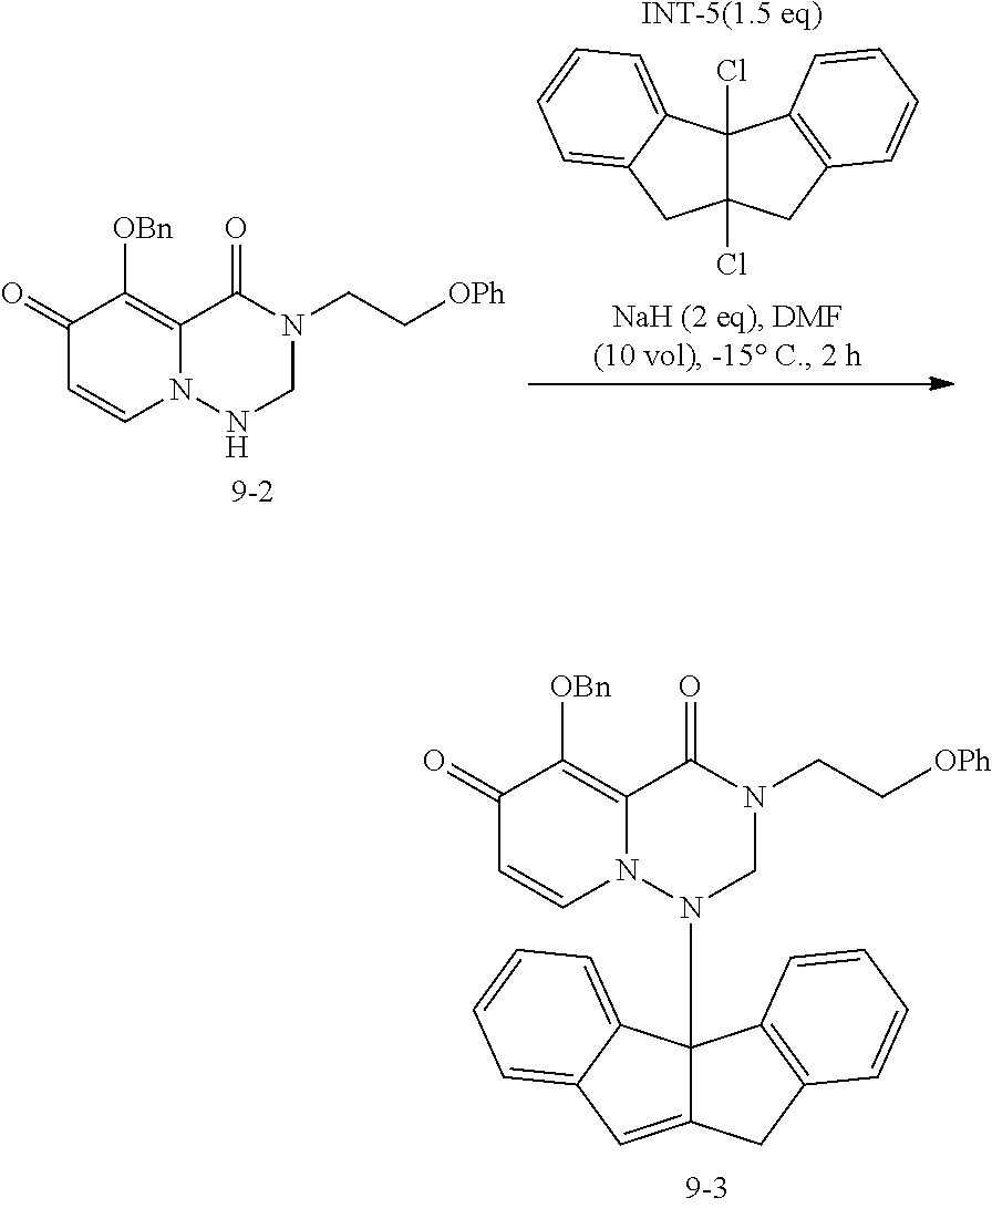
C1([OBn])=C2C(=O)N(CC[OPh])CNN2C=CC1=O.[9-2].C1=CC=CC2=C1C1(Cl)C3=CC=CC=C3CC1(Cl)C2.[INT-5(1.5 eq)].C1=CC=CC2=C1C1(N3CN(CC[OPh])C(=O)C4=C([OBn])C(=O)C=CN34)C(=CC3=CC=CC=C13)C2
